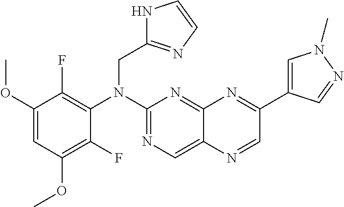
C1(OC)=CC(OC)=C(F)C(N(C2=NC=C3C(=N2)N=C(C2=CN(C)N=C2)C=N3)CC2=NC=CN2)=C1F
